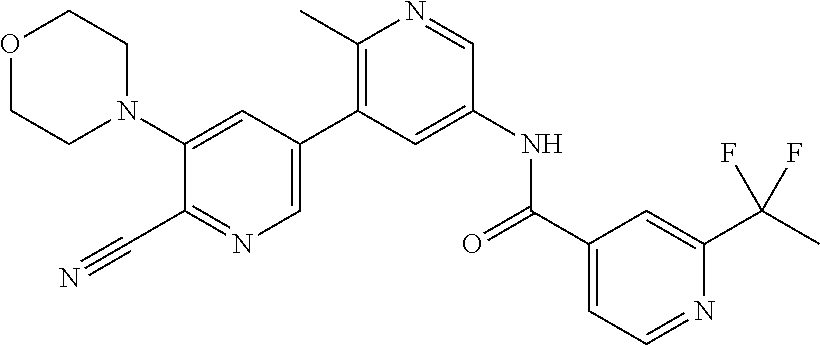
O1CCN(C2=CC(C3=C(C)N=CC(NC(C4=CC=NC(C(C)(F)F)=C4)=O)=C3)=CN=C2C#N)CC1
